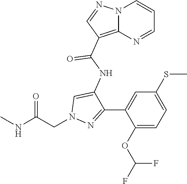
N1=C(C2=CC(SC)=CC=C2OC(F)F)C(NC(=O)C2=C3N(N=C2)C=CC=N3)=CN1CC(NC)=O
